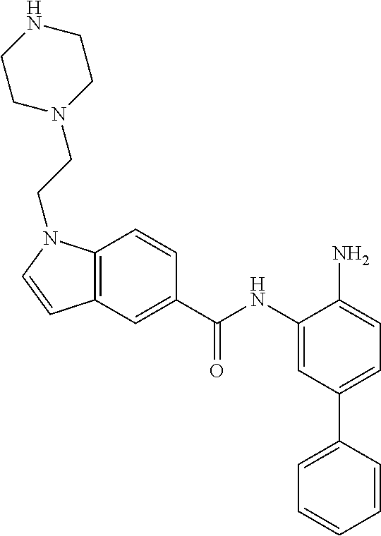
C12=C(C=CC(C(NC3=CC(C4=CC=CC=C4)=CC=C3N)=O)=C1)N(CCN1CC[H N]CC1)C=C2
